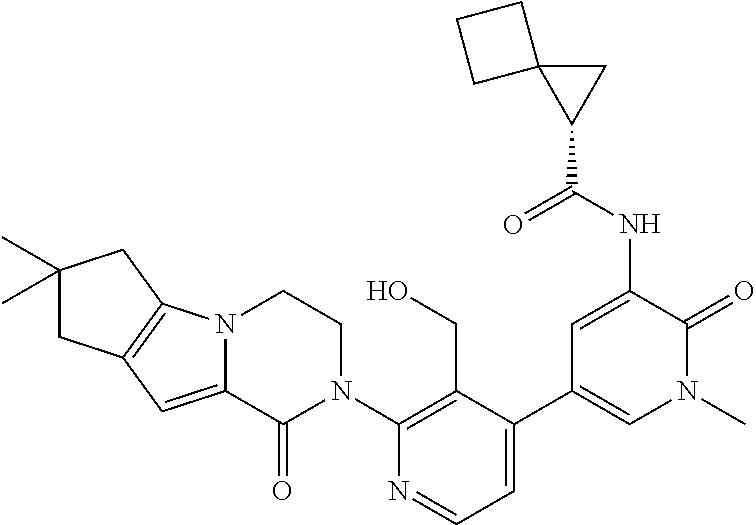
N12C(=CC3=C1CC(C)(C)C3)C(=O)N(C1=C(CO)C(C3=CN(C)C(=O)C(NC(C4CC45CCC5)=O)=C3)=CC=N1)CC2
